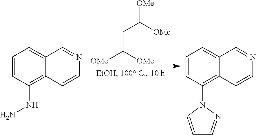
C1=CC(NN)=C2C(=C1)C=NC=C2.C(C([OMe])[OMe])C([OMe])[OMe].C1=CC(N2C=CC=N2)=C2C(=C1)C=NC=C2
